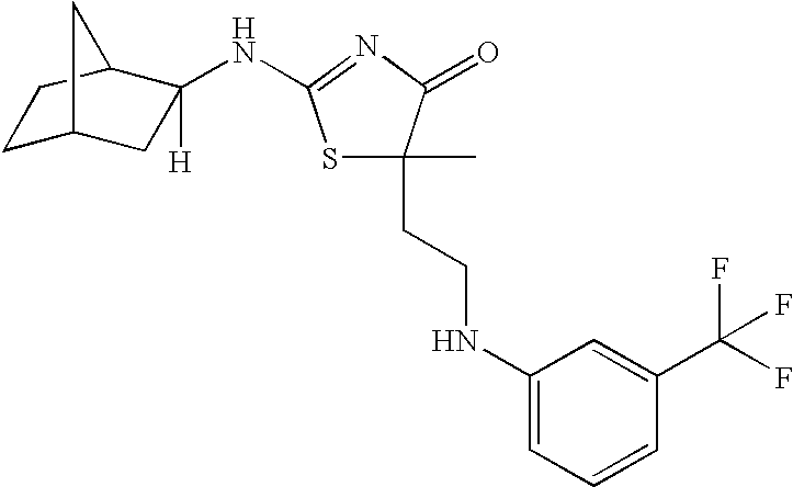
S1C(C)(CCNC2=CC=CC(C(F)(F)F)=C2)C(=O)N=C1NC1([H])CC2CCC1C2
